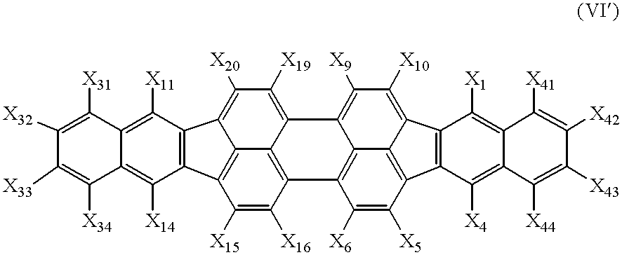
C12=C3C([X6])=C([X5])C4=C1C(=C([X10])C([X9])=C2C1=C([X19])C([X20])=C2C5=C(C([X15])=C([X16])C3=C15)C1=C2C([X11])=C2C(=C1[X14])C([X34])=C([X33])C([X32])=C2[X31])C1=C4C([X4])=C2C(=C1[X1])C([X41])=C([X42])C([X43])=C2[X44]
